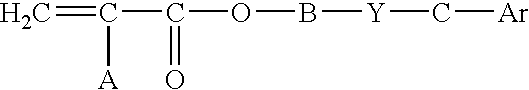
C=C(C(OB[Y]C[Ar])=O)[A]
